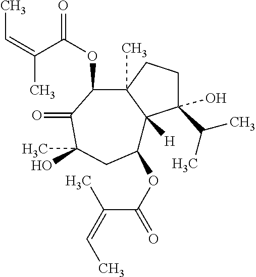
C1(O)(C(C)C)CCC2(C)C1([H])C(OC(C(=CC)C)=O)CC(C)(O)C(=O)C2OC(=O)C(C)=CC
